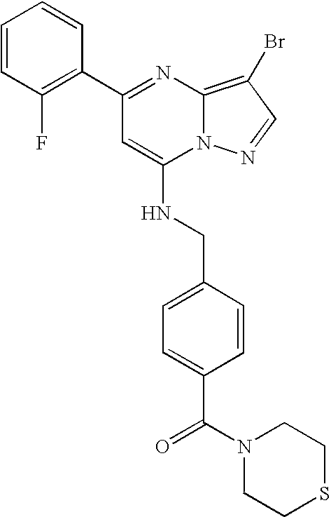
C1(C2=C(F)C=CC=C2)=NC2=C(Br)C=NN2C(NCC2=CC=C(C(N3CCSCC3)=O)C=C2)=C1
